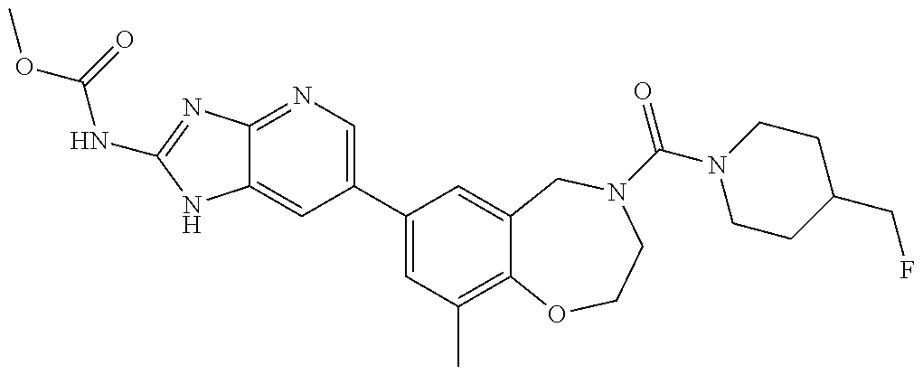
C12=NC=C(C3=CC(C)=C4C(=C3)CN(C(N3CCC(CF)CC3)=O)CCO4)C=C1NC(NC(OC)=O)=N2
